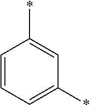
C1=C(*)C=CC=C1*
